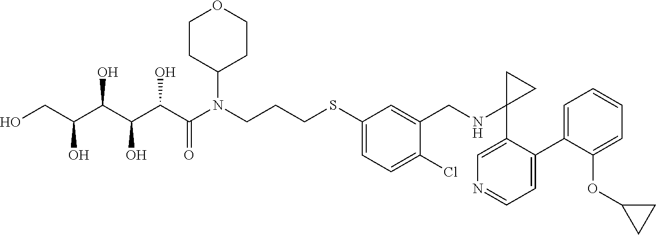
C1(SCCCN(C(C(C(C(C(CO)O)O)O)O)=O)C2CCOCC2)=CC=C(Cl)C(CNC2(C3=CN=CC=C3C3=CC=CC=C3OC3CC3)CC2)=C1
